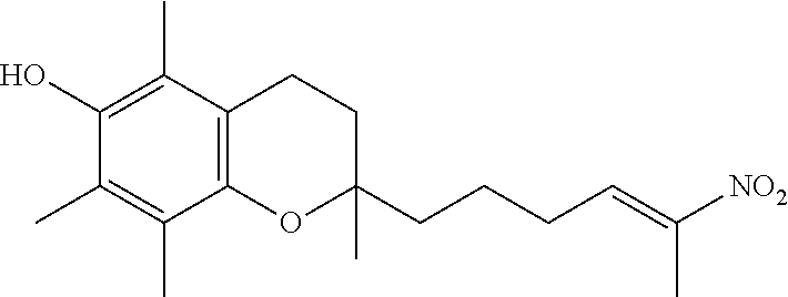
OC1=C(C)C2=C(C(C)=C1C)OC(C)(CCCC=C([NO2])C)CC2
